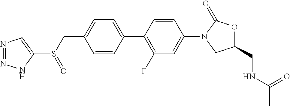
C1=CC(CS(C2=CN=NN2)=O)=CC=C1C1=C(F)C=C(N2CC(CNC(C)=O)OC2=O)C=C1
